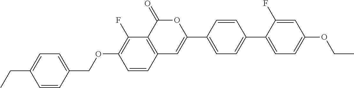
C12=C(C(=O)OC(C3=CC=C(C4=CC=C(OCC)C=C4F)C=C3)=C1)C(F)=C(OCC1=CC=C(CC)C=C1)C=C2
